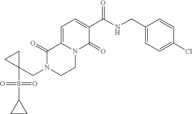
C1(C(NCC2=CC=C(Cl)C=C2)=O)=CC=C2N(C1=O)CCN(CC1(S(C3CC3)(=O)=O)CC1)C2=O
